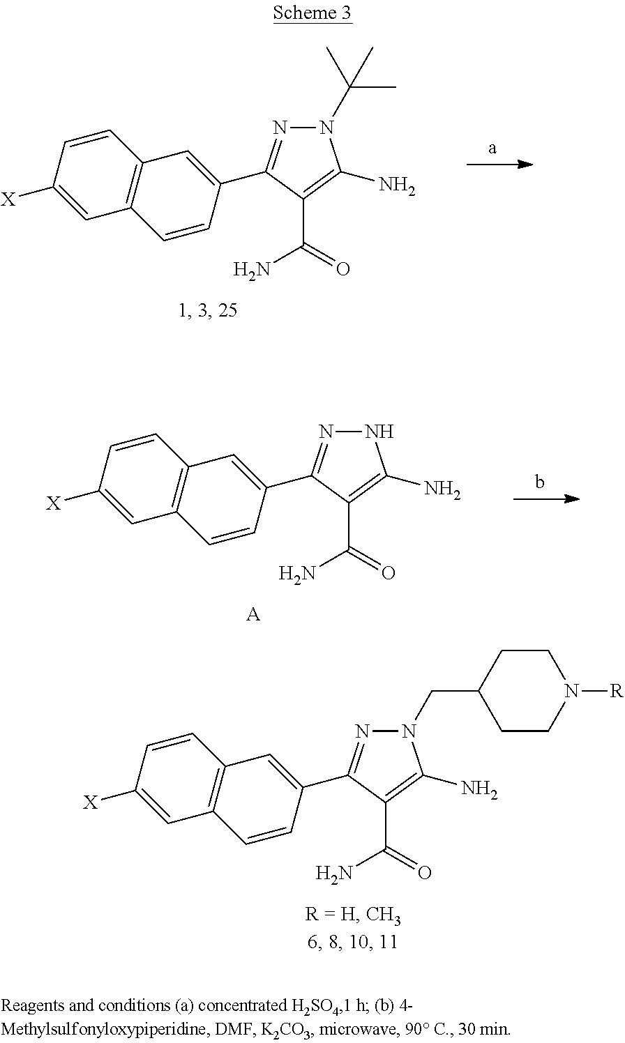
C1=CC([X])=CC2=C1C=C(C1=NN(CC3CCN([R])CC3)C(N)=C1C(=O)N)C=C2.C1=CC([X])=CC2=C1C=C(C1=NN(C(C)(C)C)C(N)=C1C(=O)N)C=C2.C1=CC([X])=CC2=C1C=C(C1=NNC(N)=C1C(=O)N)C=C2.[A]
